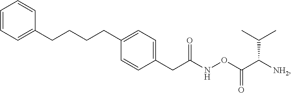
C1=CC=C(CCCCC2=CC=C(CC(NOC(C([NH2])C(C)C)=O)=O)C=C2)C=C1
